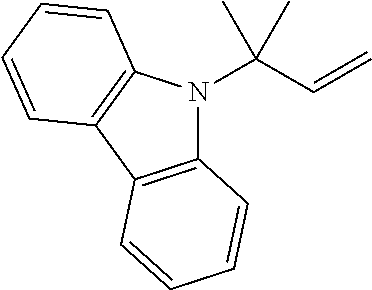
C12=C(C3=C(N1C(C=C)(C)C)C=CC=C3)C=CC=C2
